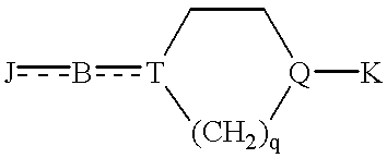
[J]b[T]1[(CH2)q][Q]([K])CC1
